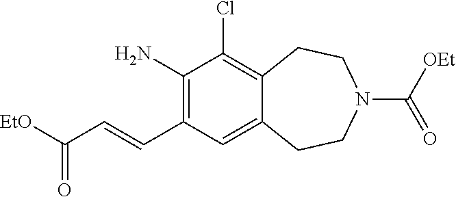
C1(N)=C(C=CC([EtO])=O)C=C2C(=C1Cl)CCN(C(=O)[OEt])CC2
